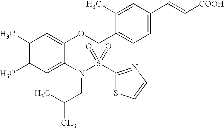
C1(C)=C(C)C=C(N(S(C2=NC=CS2)(=O)=O)CC(C)C)C(OCC2=CC=C(C=C[COOH])C=C2C)=C1
